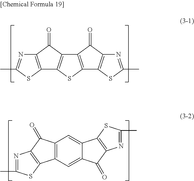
N1=C(C)SC2=C1C(=O)C1=C2SC2=C1C(=O)C1=C2SC(C)=N1.N1=C(C)SC2=C1C(=O)C1=C2C=C2C(=C1)C1=C(C2=O)N=C(C)S1
